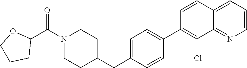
N1(C(C2OCCC2)=O)CCC(CC2=CC=C(C3=C(Cl)C4=NC=CC=C4C=C3)C=C2)CC1
